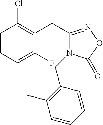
C1=CC=C(F)C(CC2=NOC(=O)N2CC2=C(C)C=CC=C2)=C1Cl
